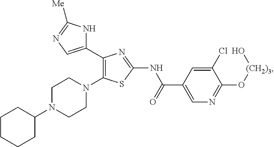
C1CCCC(N2CCN(C3=C(C4=CN=C([Me])N4)N=C(NC(C4=CN=C(O[(CH2)3]O)C(Cl)=C4)=O)S3)CC2)C1
